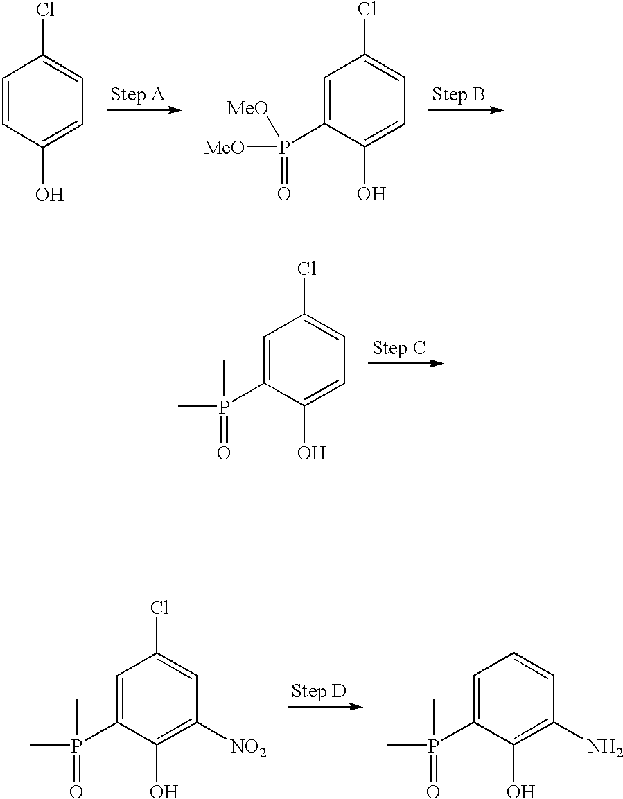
C1=CC(O)=CC=C1Cl.C1=C(P([MeO])(=O)[MeO])C(O)=CC=C1Cl.C1=C(P(C)(C)=O)C(O)=CC=C1Cl.C1=C(P(C)(C)=O)C(O)=C([NO2])C=C1Cl.C1=C(P(C)(C)=O)C(O)=C(N)C=C1
